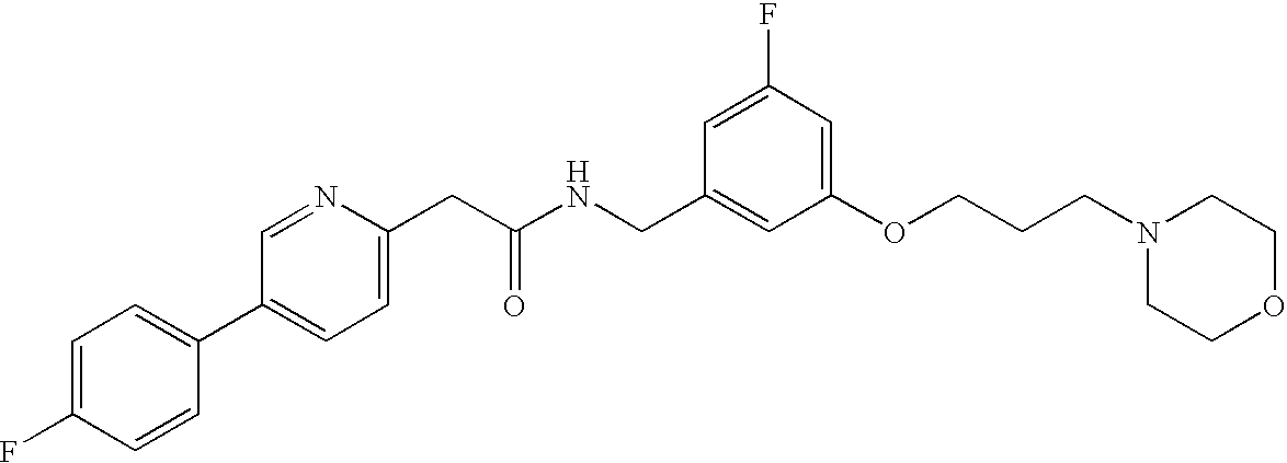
FC1=CC=C(C2=CC=C(CC(NCC3=CC(OCCCN4CCOCC4)=CC(F)=C3)=O)N=C2)C=C1
